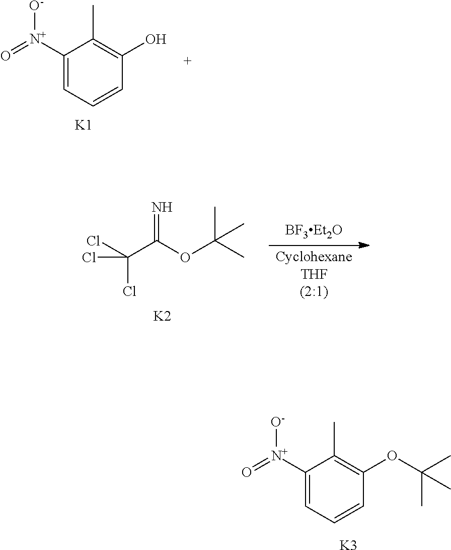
C1([N+](=O)[O-])=CC=CC(O)=C1C.[K1].C(C(OC(C)(C)C)=N)(Cl)(Cl)Cl.[K2].C1([N+](=O)[O-])=CC=CC(OC(C)(C)C)=C1C.[K3]
